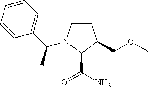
C1CN(C(C2=CC=CC=C2)C)C(C(N)=O)C1COC
